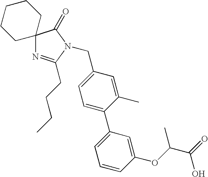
C12(N=C(CCCC)N(CC3=CC=C(C4=CC=CC(OC(C(=O)O)C)=C4)C(C)=C3)C1=O)CCCCC2
